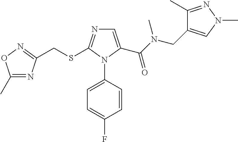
C1=C(C(N(CC2=CN(C)N=C2C)C)=O)N(C2=CC=C(F)C=C2)C(SCC2=NOC(C)=N2)=N1
